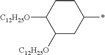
C1([C12H25O])CC(*)CCC1[C12H25O]
